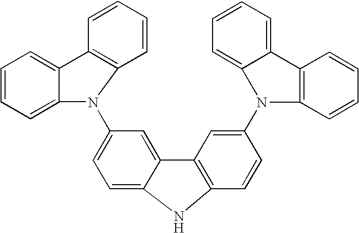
C1=C2C(=CC(N3C4=CC=CC=C4C4=C3C=CC=C4)=C1)C1=C(C=CC(N3C4=CC=CC=C4C4=C3C=CC=C4)=C1)N2
